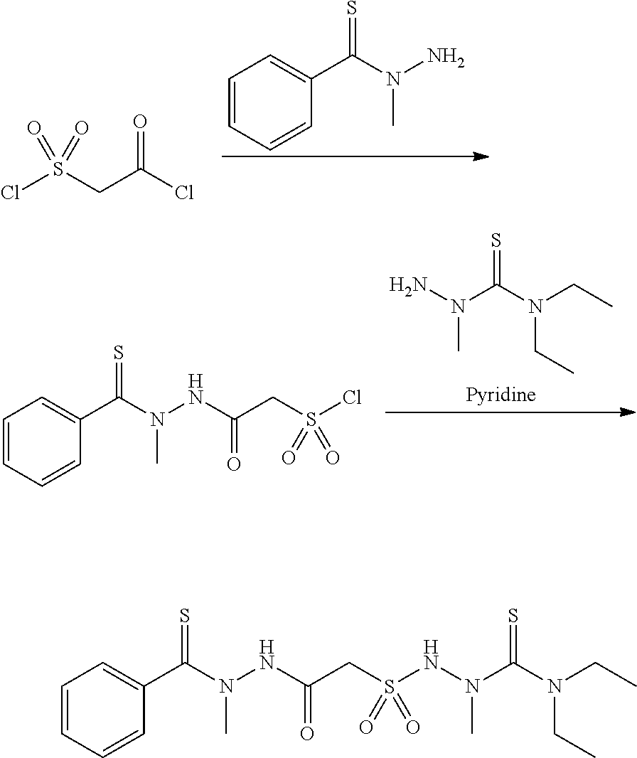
ClS(CC(Cl)=O)(=O)=O.C1(C(N(N)C)=S)=CC=CC=C1.ClS(CC(NN(C(C1=CC=CC=C1)=S)C)=O)(=O)=O.N(C(N(N)C)=S)(CC)CC.N(S(CC(NN(C(C1=CC=CC=C1)=S)C)=O)(=O)=O)N(C(N(CC)CC)=S)C
